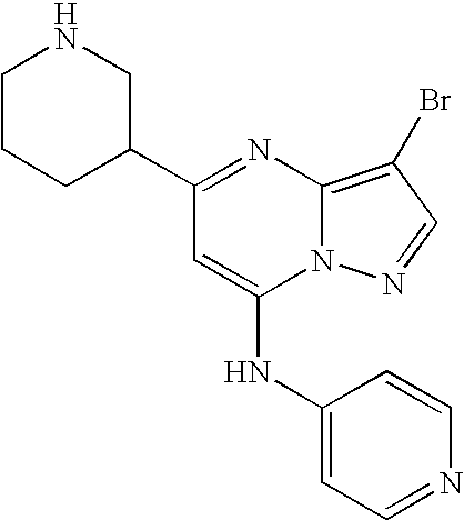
C1(C2CNCCC2)=NC2=C(Br)C=NN2C(NC2=CC=NC=C2)=C1
